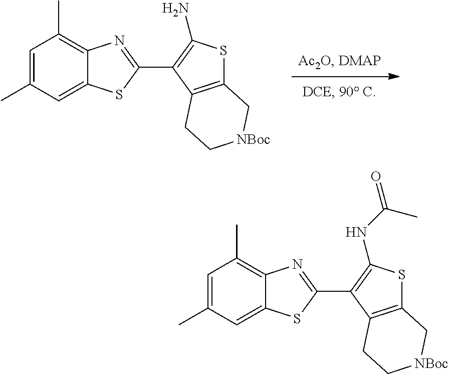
C1(C)=CC(C)=C2C(=C1)SC(C1=C(N)SC3=C1CC[NBoc]C3)=N2.C1(C)=CC(C)=C2C(=C1)SC(C1=C(NC(=O)C)SC3=C1CC[NBoc]C3)=N2
